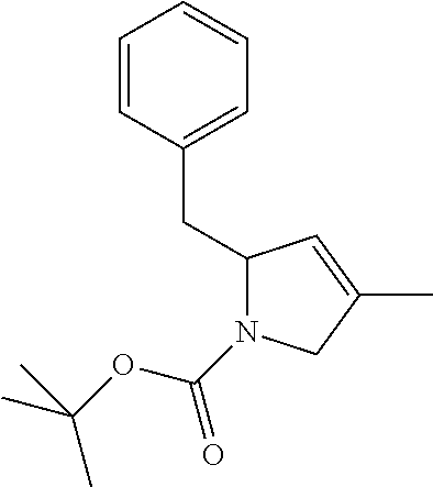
C1=CC(CC2N(C(OC(C)(C)C)=O)CC(C)=C2)=CC=C1
